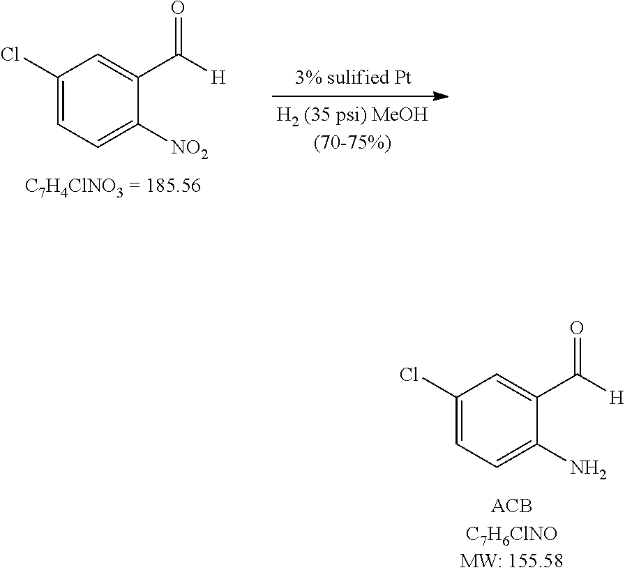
C1(Cl)=CC=C([NO2])C(C([H])=O)=C1.C1(Cl)=CC=C(N)C(C([H])=O)=C1
